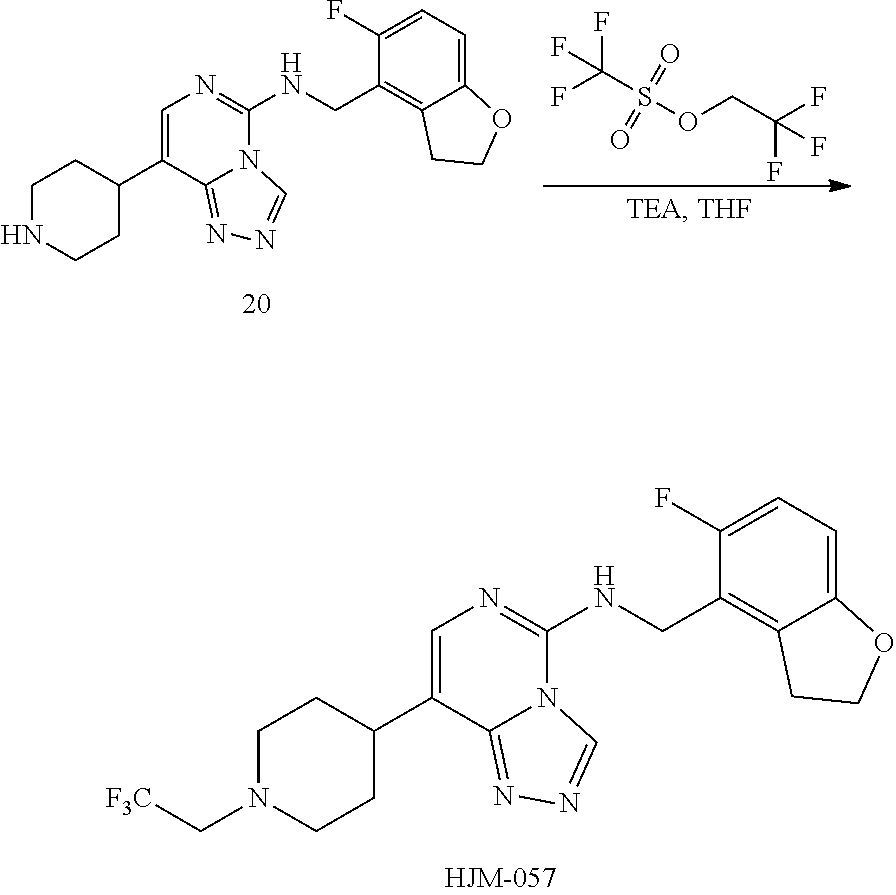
C1=C(C2CCNCC2)C2=NN=CN2C(NCC2=C3C(=CC=C2F)OCC3)=N1.FC(S(=O)(=O)OCC(F)(F)F)(F)F.C1=C(C2CCN(C[F3C])CC2)C2=NN=CN2C(NCC2=C3C(=CC=C2F)OCC3)=N1
